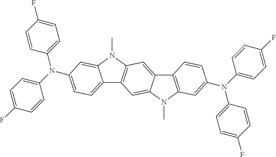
C1=C(F)C=CC(N(C2=CC=C(F)C=C2)C2=CC=C3C4=C(N(C)C3=C2)C=C2C(=C4)N(C)C3=C2C=CC(N(C2=CC=C(F)C=C2)C2=CC=C(F)C=C2)=C3)=C1
